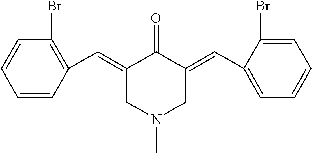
C1=CC(C=C2CN(C)CC(=CC3=CC=CC=C3Br)C2=O)=C(Br)C=C1
